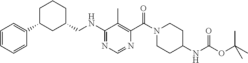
C(NC1=NC=NC(C(=O)N2CCC(NC(=O)OC(C)(C)C)CC2)=C1C)C1CCCC(C2=CC=CC=C2)C1
